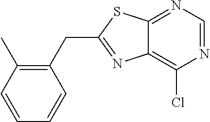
C1(CC2=NC3=C(Cl)N=CN=C3S2)=C(C)C=CC=C1
